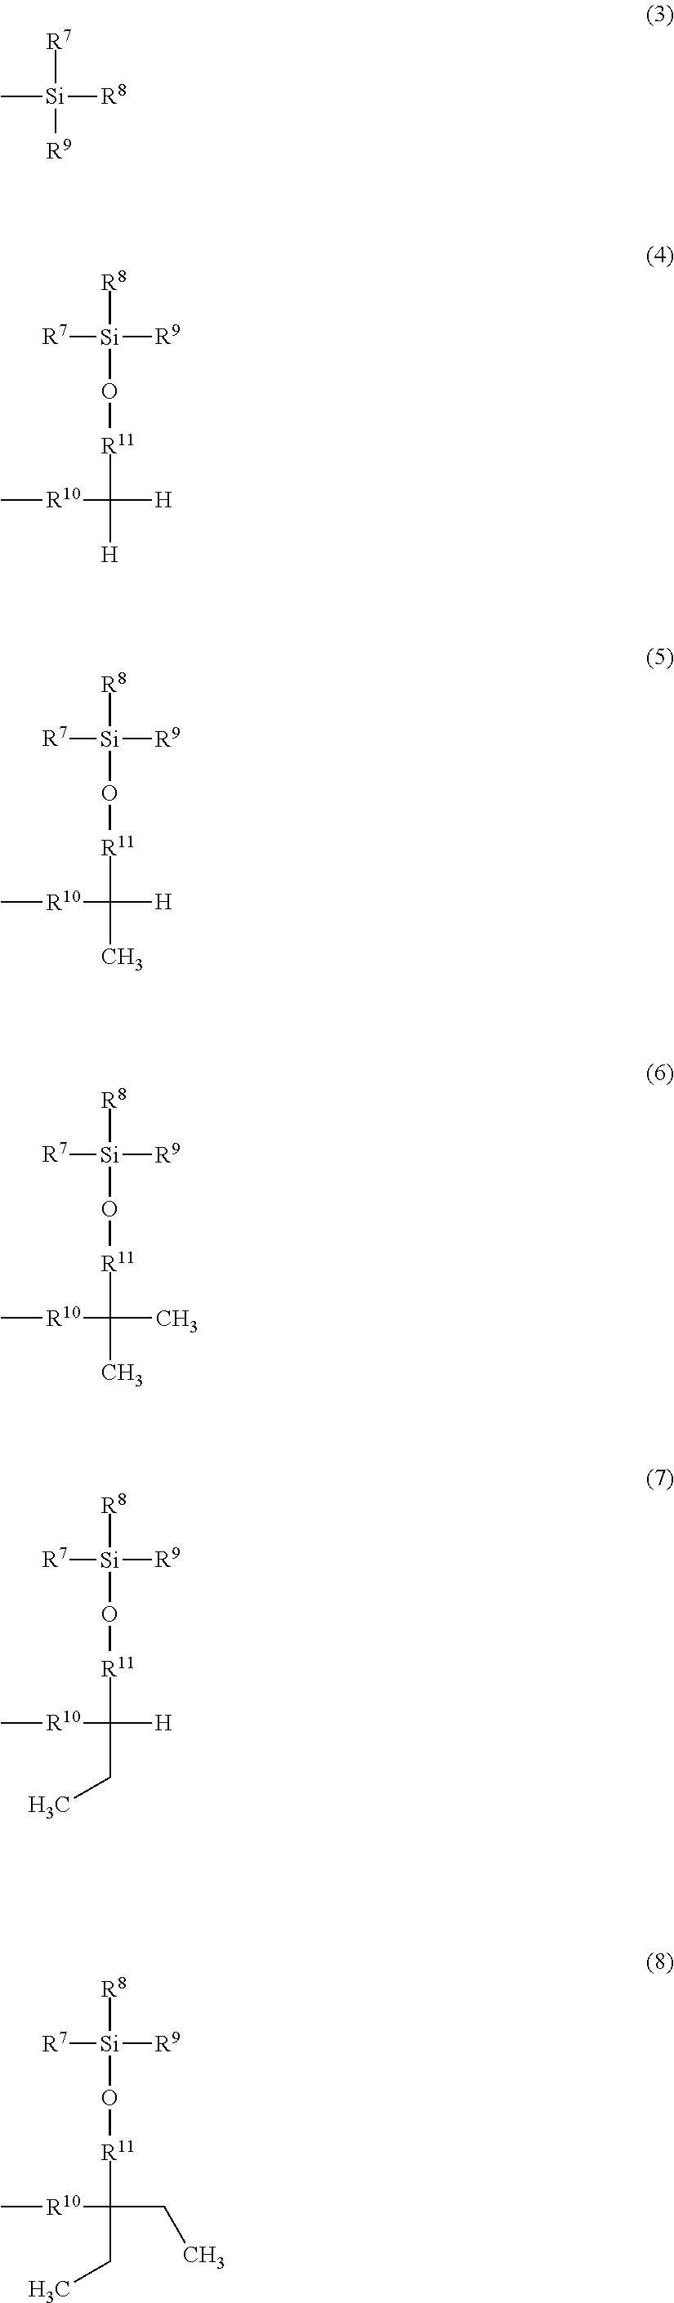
[R7][Si]([R9])([R8])C.[R8][Si](O[R11]C([H])([H])[R10]C)([R9])[R7].[R8][Si](O[R11]C(C)([H])[R10]C)([R9])[R7].[R8][Si](O[R11]C(C)(C)[R10]C)([R9])[R7].[R8][Si](O[R11]C(CC)([H])[R10]C)([R9])[R7].[R8][Si](O[R11]C(CC)(CC)[R10]C)([R9])[R7]
